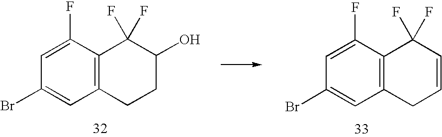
C1=C(F)C2=C(C=C1Br)CC=CC2(F)F.C1=C(F)C2=C(C=C1Br)CCC(O)C2(F)F
